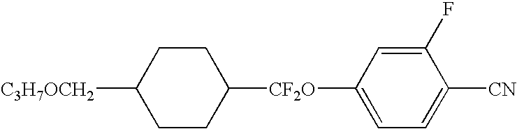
C1CC([C3H7OCH2])CCC1[CF2O]C1=CC=C([CN])C(F)=C1
